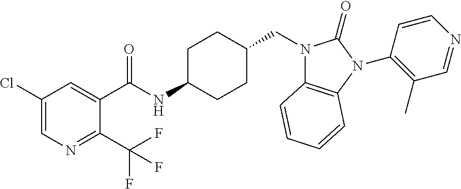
C1(Cl)=CN=C(C(F)(F)F)C(C(NC2CCC(CN3C4=C(N(C5=C(C)C=NC=C5)C3=O)C=CC=C4)CC2)=O)=C1
